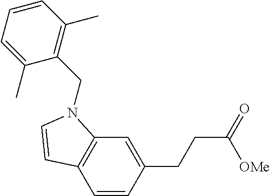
C1(CCC([OMe])=O)=CC2=C(C=C1)C=CN2CC1=C(C)C=CC=C1C
